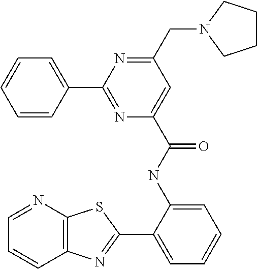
C1=NC2=C(C=C1)N=C(C1=CC=CC=C1NC(=O)C1=CC(CN3CCCC3)=NC(C3=CC=CC=C3)=N1)S2
